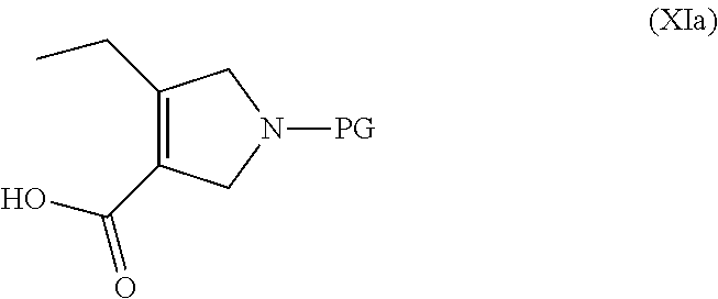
C1(CC)=C(C(=O)O)CN([PG])C1
